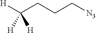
C(CCC[N3])([H])([H])[H]
